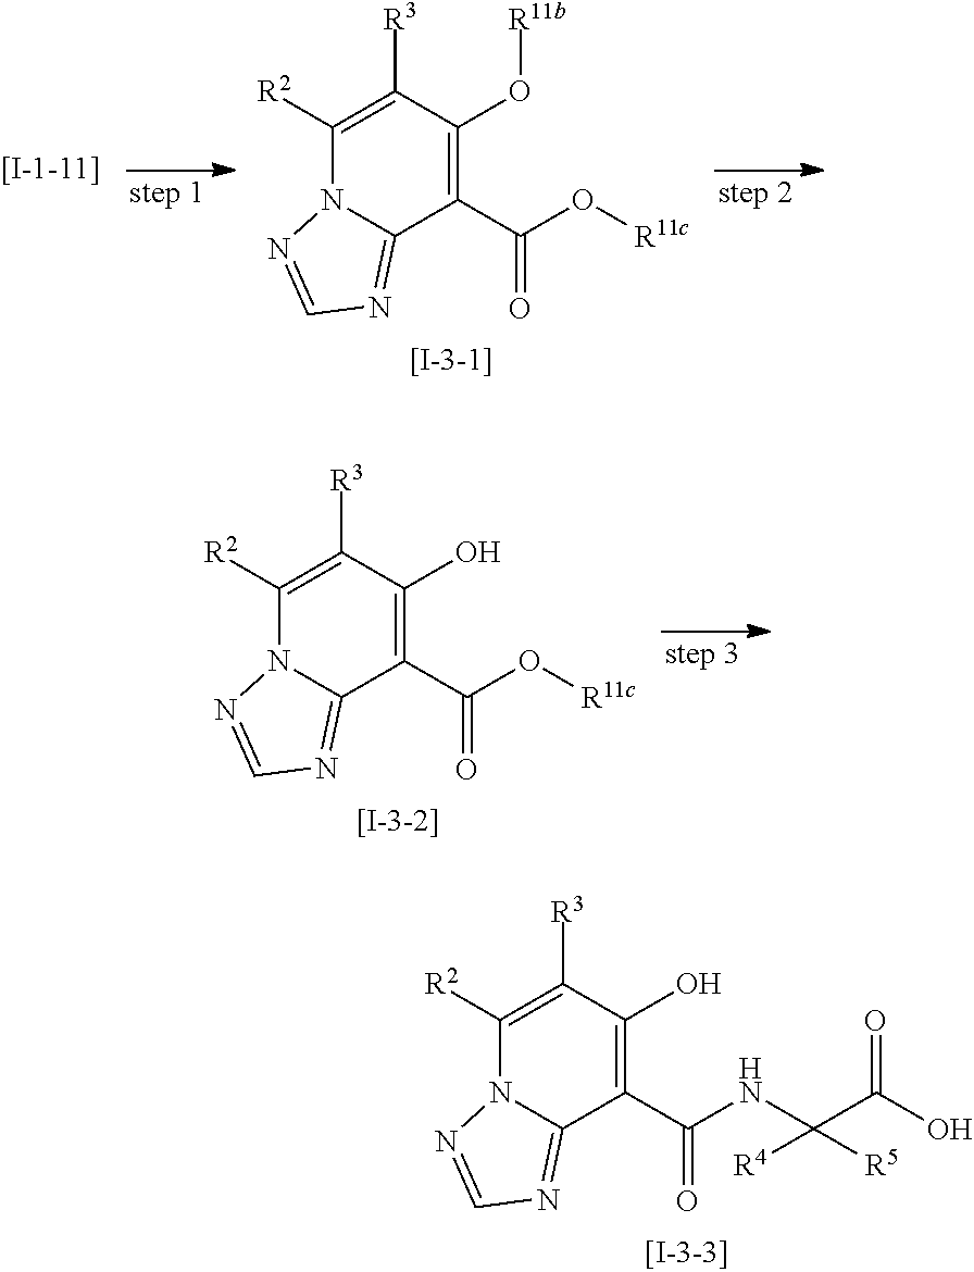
C1([R2])=C([R3])C(O[R11b])=C(C(O[R11c])=O)C2=NC=NN12.C1([R2])=C([R3])C(O)=C(C(O[R11c])=O)C2=NC=NN12.C1([R2])=C([R3])C(O)=C(C(NC(C(O)=O)([R5])[R4])=O)C2=NC=NN12
